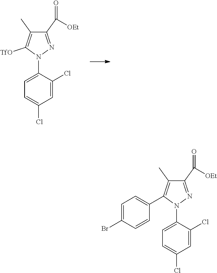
C1=C(N2N=C(C([OEt])=O)C(C)=C2[TfO])C(Cl)=CC(Cl)=C1.C1=C(N2N=C(C([OEt])=O)C(C)=C2C2=CC=C(Br)C=C2)C(Cl)=CC(Cl)=C1
